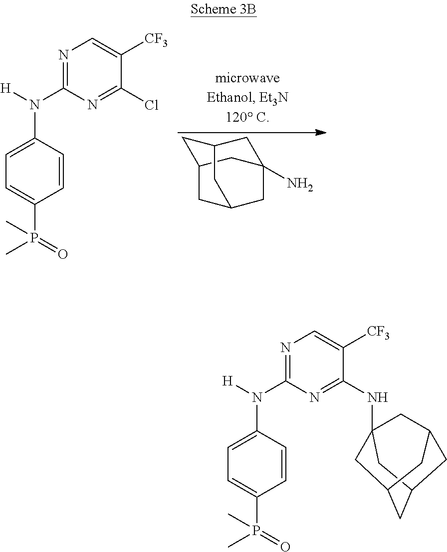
C1=C(N([H])C2=NC=C([CF3])C(Cl)=N2)C=CC(P(C)(=O)C)=C1.C1C2CC3(N)CC1CC(C2)C3.C1=C(N([H])C2=NC=C([CF3])C(NC34CC5CC(C3)CC(C4)C5)=N2)C=CC(P(C)(=O)C)=C1
